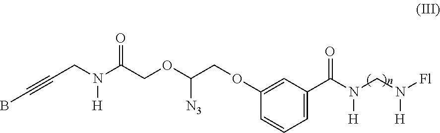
C(CN(C(COC(COC1=CC(C(N(CN([Fl])[H])[H])=O)=CC=C1)[N3])=O)[H])#CB
